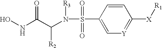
ONC(C(N(S(C1=C[Y]=C([X][R1])C=C1)(=O)=O)[R3])[R2])=O
